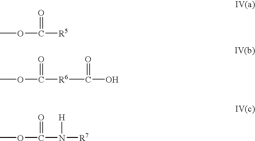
COC([R5])=O.COC([R6]C(=O)O)=O.COC(N([R7])[H])=O
